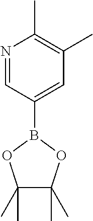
N1=CC(B2OC(C)(C)C(C)(C)O2)=CC(C)=C1C
